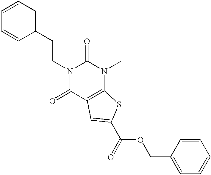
C(N1C(=O)C2=C(N(C)C1=O)SC(C(=O)OCC1=CC=CC=C1)=C2)CC1=CC=CC=C1
